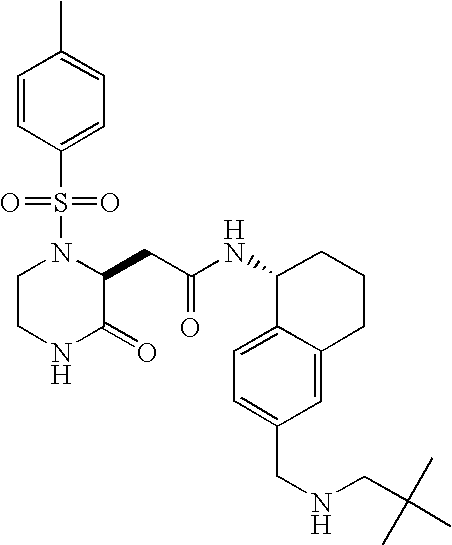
C1=CC(S(N2CCNC(=O)C2CC(NC2C3=CC=C(CNCC(C)(C)C)C=C3CCC2)=O)(=O)=O)=CC=C1C
